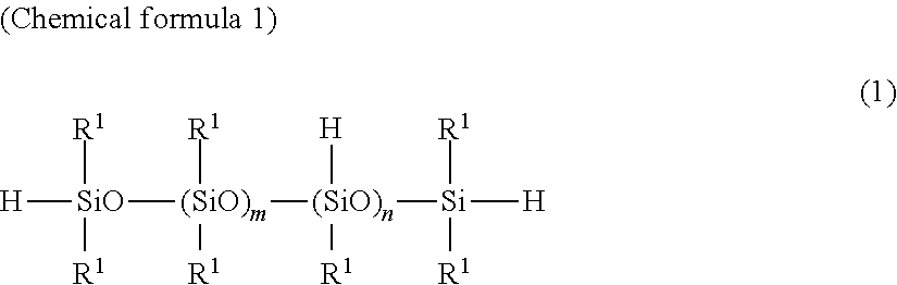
[H][SiO]([(SiO)m]([R1])([R1])[(SiO)n]([Si]([H])([R1])[R1])([H])[R1])([R1])[R1]
